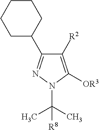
C1([R2])=C([OR3])N(C(C)(C)[R8])N=C1C1CCCCC1
